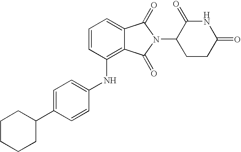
N(C1=C2C(=CC=C1)C(=O)N(C1CCC(=O)NC1=O)C2=O)C1=CC=C(C2CCCCC2)C=C1
